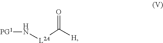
[PG1]N[L2A]C(=O)[H]
